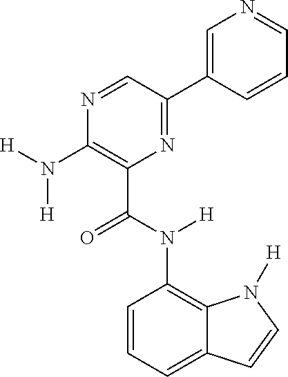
C1(N([H])[H])=C(C(N(C2=C3C(=CC=C2)C=CN3[H])[H])=O)N=C(C2=CN=CC=C2)C=N1
